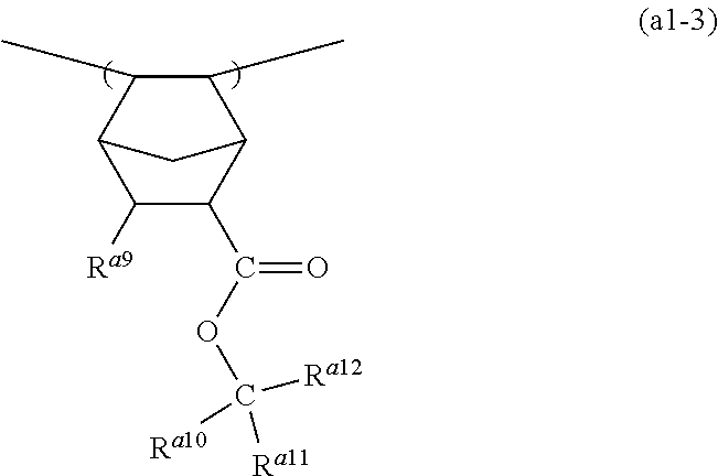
CC1C(C)C2C(C(=O)OC([Ra12])([Ra10])[Ra11])C([Ra9])C1C2
